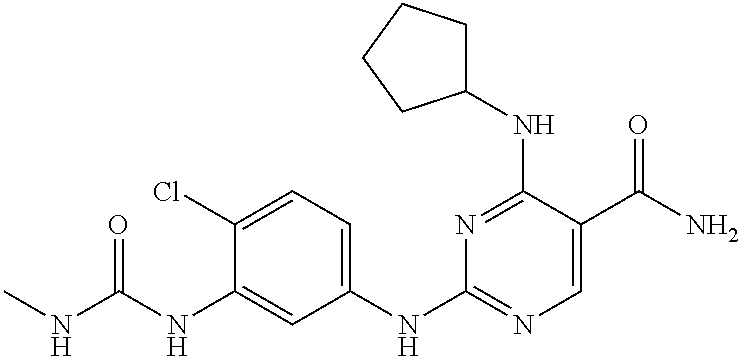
C1(Cl)=CC=C(NC2=NC=C(C(=O)N)C(NC3CCCC3)=N2)C=C1NC(NC)=O
